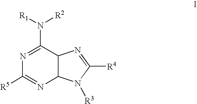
N1=C(N([R1])[R2])C2C(N=C1[R5])N([R3])C([R4])=N2
